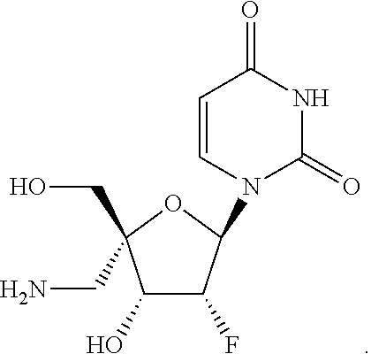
C1=CN(C2C(F)C(O)C(CO)(CN)O2)C(=O)NC1=O
